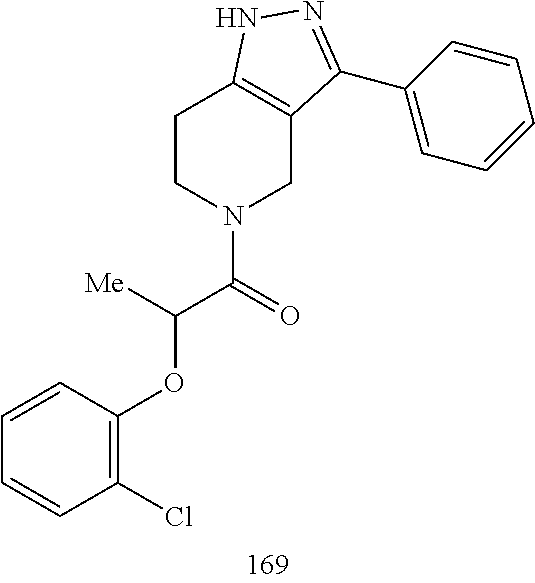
C1CN(C(=O)C(OC2=C(Cl)C=CC=C2)[Me])CC2=C1NN=C2C1=CC=CC=C1
